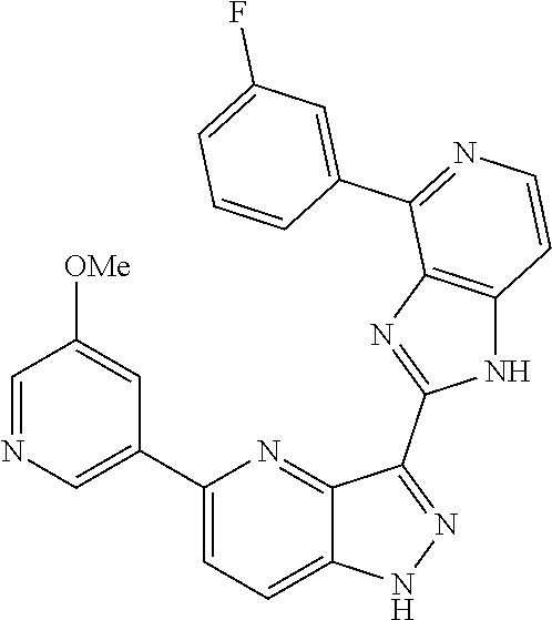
C1(C2=CN=CC([OMe])=C2)=CC=C2C(=N1)C(C1=NC3=C(N1)C=CN=C3C1=CC(F)=CC=C1)=NN2
